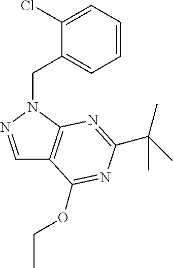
C1=NN(CC2=CC=CC=C2Cl)C2=C1C(OCC)=NC(C(C)(C)C)=N2
